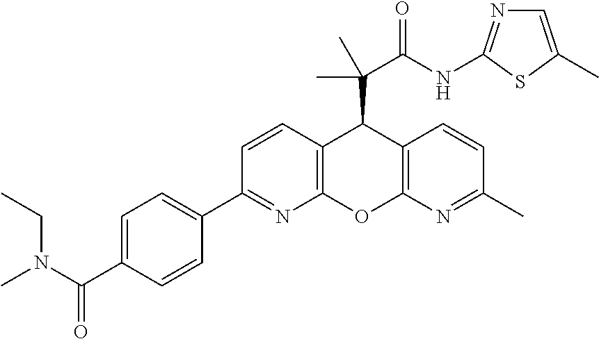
C1(C2=NC3=C(C=C2)C(C(C(NC2=NC=C(C)S2)=O)(C)C)C2=C(O3)N=C(C)C=C2)=CC=C(C(N(C)CC)=O)C=C1
